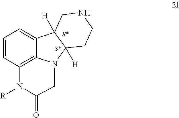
C1=CC2=C3C(=C1)C1([H])C([H])(N3CC(=O)N2[R])CCNC1
